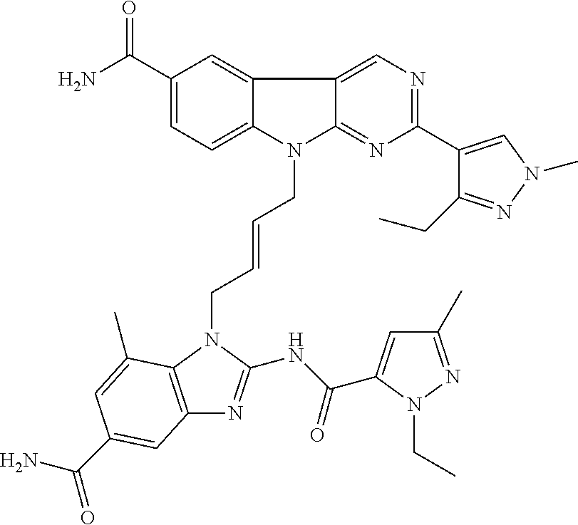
C1(C(N)=O)=CC=C2C(=C1)C1=CN=C(C3=CN(C)N=C3CC)N=C1N2CC=CCN1C2=C(N=C1NC(=O)C1=CC(C)=NN1CC)C=C(C(N)=O)C=C2C
